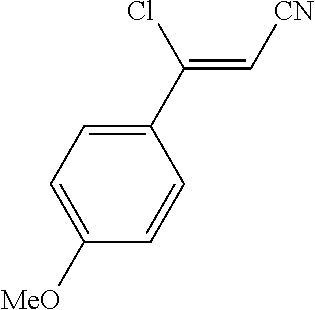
C1(C(=C[CN])Cl)=CC=C([MeO])C=C1
